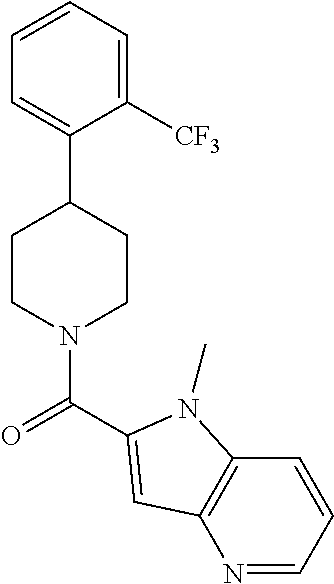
C1=C(C2CCN(C(=O)C3=CC4=C(C=CC=N4)N3C)CC2)C([CF3])=CC=C1
